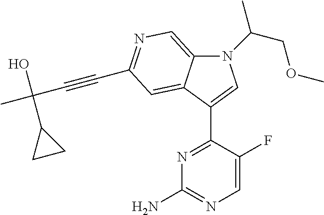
N1(C(COC)C)C2=CN=C(C#CC(C)(O)C3CC3)C=C2C(C2=NC(N)=NC=C2F)=C1
